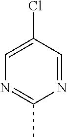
C1=C(Cl)C=NC(C)=N1
